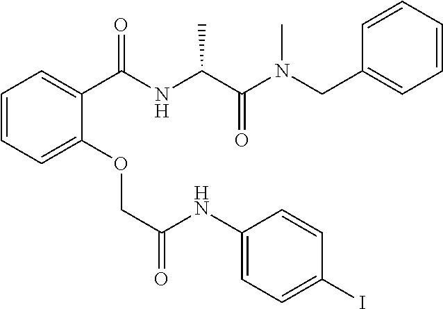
C1=CC=C(OCC(=O)NC2=CC=C(I)C=C2)C(C(=O)NC(C(N(CC2=CC=CC=C2)C)=O)C)=C1
